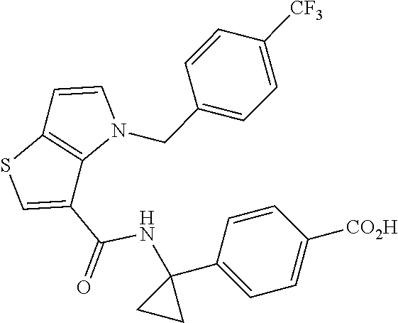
C1(CN2C=CC3=C2C(C(=O)NC2(C4=CC=C([CO2H])C=C4)CC2)=CS3)=CC=C([CF3])C=C1
